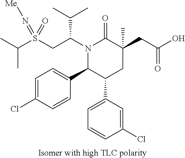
C(C)(C)S(CC(N1C(=O)C(CC(O)=O)(C)CC(C2=CC=CC(Cl)=C2)C1C1=CC=C(Cl)C=C1)C(C)C)(=N[Me])=O
